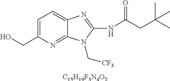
[C15H19F3N4O2].C1=C(CO)N=C2C(=C1)N=C(NC(CC(C)(C)C)=O)N2C[CF3]
